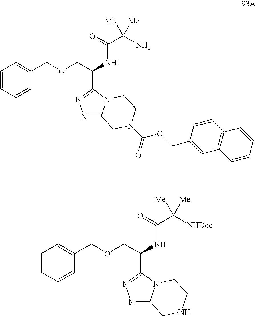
C1=CC=CC(COCC(NC(C(N)([Me])[Me])=O)C2=NN=C3N2CCN(C(=O)OCC2=CC4=C(C=C2)C=CC=C4)C3)=C1.C1=CC=CC(COCC(NC(C([NHBoc])([Me])[Me])=O)C2=NN=C3N2CCNC3)=C1
